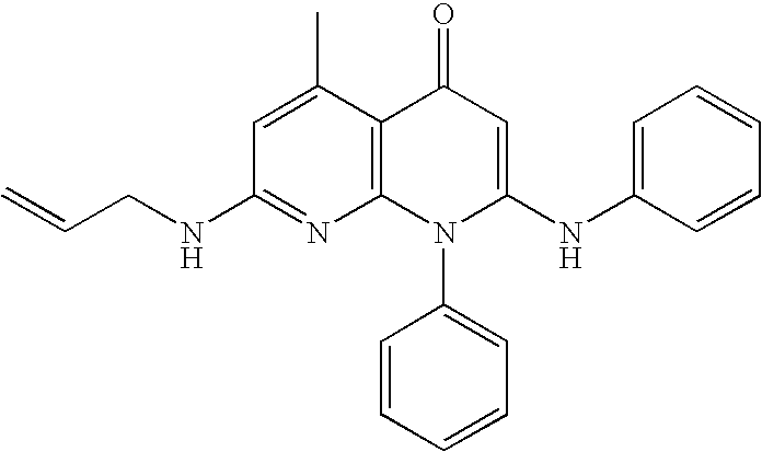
C1(NCC=C)=NC2=C(C(C)=C1)C(=O)C=C(NC1=CC=CC=C1)N2C1=CC=CC=C1
